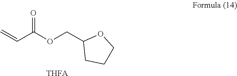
C=CC(OCC1CCCO1)=O.[THFA]
